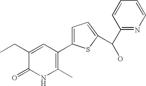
C1(CC)=CC(C2=CC=C(C(C3=NC=CC=C3)O)S2)=C(C)NC1=O
